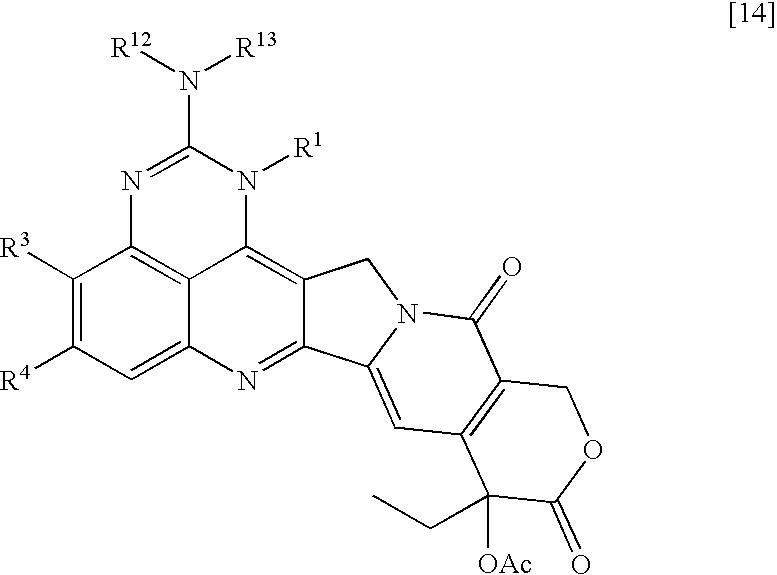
C1([R3])=C([R4])C=C2C3=C1N=C(N([R12])[R13])N([R1])C3=C1C(=N2)C2=CC3=C(C(=O)N2C1)COC(=O)C3([OAc])CC
